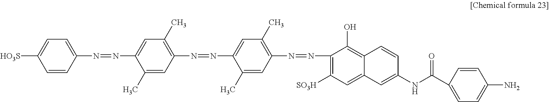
C1=CC(N=NC2=CC(C)=C(N=NC3=CC(C)=C(N=NC4=C([SO3H])C=C5C(=C4O)C=CC(NC(=O)C4=CC=C(N)C=C4)=C5)C=C3C)C=C2C)=CC=C1[HO3S]
